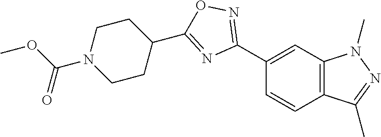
C1(C2=NOC(C3CCN(C(OC)=O)CC3)=N2)=CC2=C(C=C1)C(C)=NN2C
